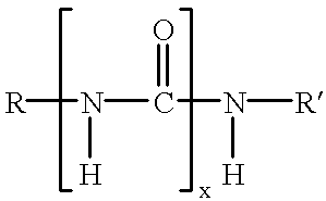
[R]N(C(N([R])[H])=O)[H]
